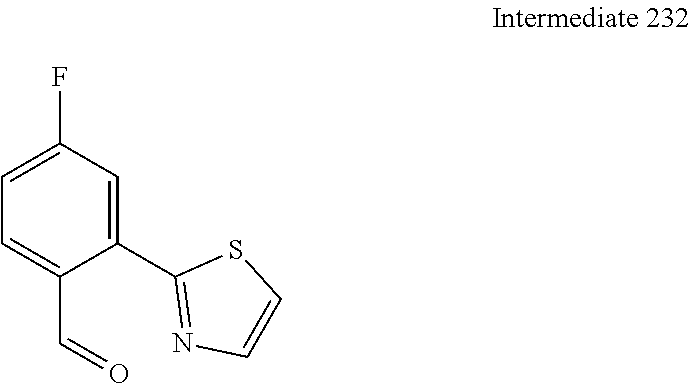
C1=C(F)C=C(C2=NC=CS2)C(C=O)=C1
